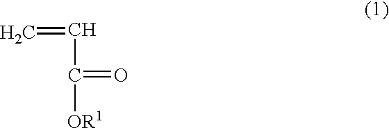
C=CC(=O)[OR1]
